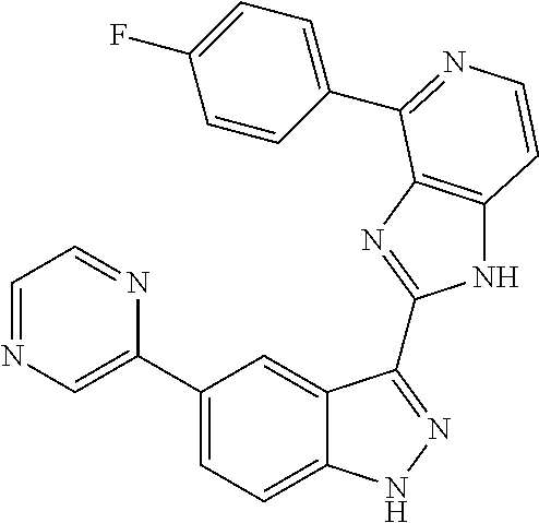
C1(C2=CN=CC=N2)=CC=C2C(=C1)C(C1=NC3=C(N1)C=CN=C3C1=CC=C(F)C=C1)=NN2
